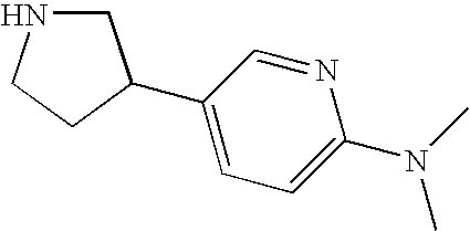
C1NCCC1C1=CC=C(N(C)C)N=C1
